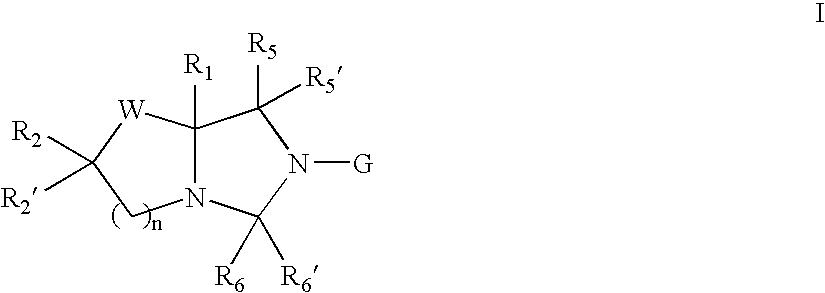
C12([R1])N(CC([R2])([R2])[W]1)C([R6])([R6])N([G])C2([R5])[R5]
